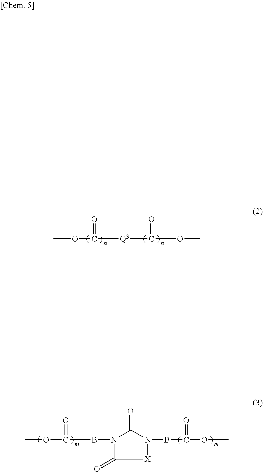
COC([Q3]C(OC)=O)=O.COC(BN1C(=O)N(BC(OC)=O)[X]C1=O)=O
